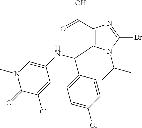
C1(C(=O)O)=C(C(NC2=CN(C)C(=O)C(Cl)=C2)C2=CC=C(Cl)C=C2)N(C(C)C)C(Br)=N1
